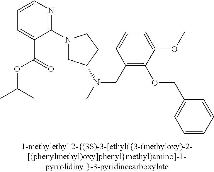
C1=CN=C(N2CC(N(C)CC3=C(OCC4=CC=CC=C4)C(OC)=CC=C3)CC2)C(C(=O)OC(C)C)=C1
